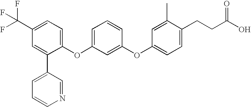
C1=C(C(F)(F)F)C=C(C2=CC=CN=C2)C(OC2=CC=CC(OC3=CC=C(CCC(O)=O)C(C)=C3)=C2)=C1
